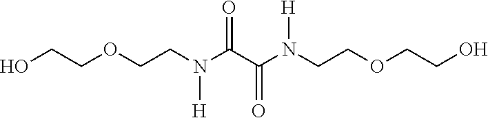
OCCOCCN(C(C(N(CCOCCO)[H])=O)=O)[H]
